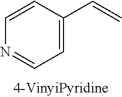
C1=C(C=C)C=CN=C1
